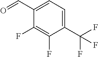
C1(C(F)(F)F)=CC=C(C=O)C(F)=C1F
